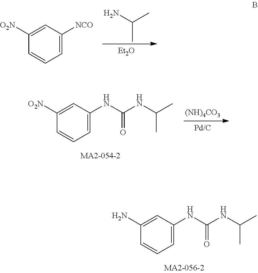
C1([O2N])=CC([NCO])=CC=C1.NC(C)C.[Et2O].C1([O2N])=CC(NC(NC(C)C)=O)=CC=C1.[(NH)4CO3].C1(N)=CC(NC(NC(C)C)=O)=CC=C1
